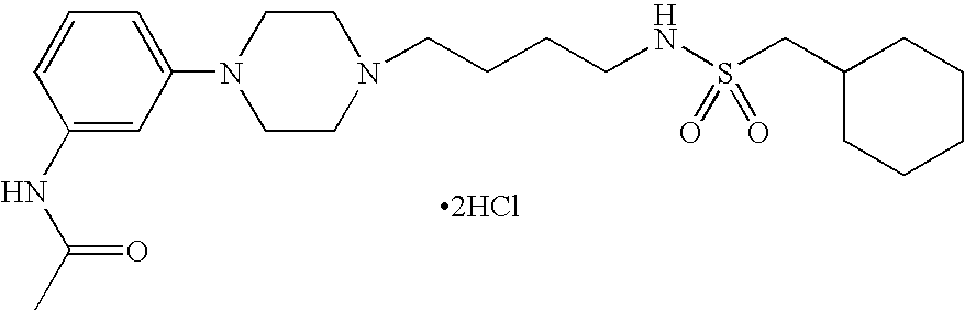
N1(CCCCNS(CC2CCCCC2)(=O)=O)CCN(C2=CC=CC(NC(=O)C)=C2)CC1.[2HCl]
